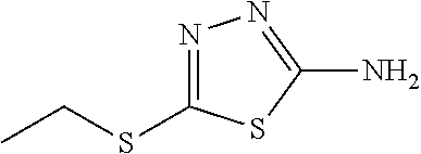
CCSC1=NN=C(N)S1
